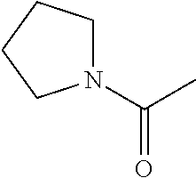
C(C)(=O)N1CCCC1
